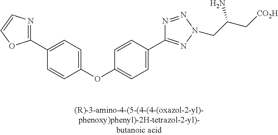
C1(OC2=CC=C(C3=NC=CO3)C=C2)=CC=C(C2=NN(CC(C[CO2H])N)N=N2)C=C1
